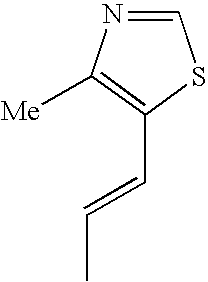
C1(C=CC)=C([Me])N=CS1
